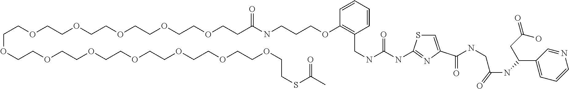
C1=CC=CC(CNC(NC2=NC(C(NCC(NC(C3=CC=CN=C3)CC(O)=O)=O)=O)=CS2)=O)=C1OCCCNC(CCOCCOCCOCCOCCOCCOCCOCCOCCOCCOCCOCCOCCSC(C)=O)=O
